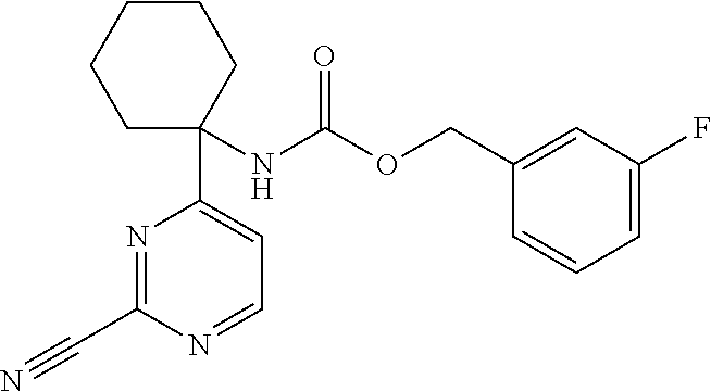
N(C(OCC1=CC(F)=CC=C1)=O)C1(C2=CC=NC(C#N)=N2)CCCCC1
